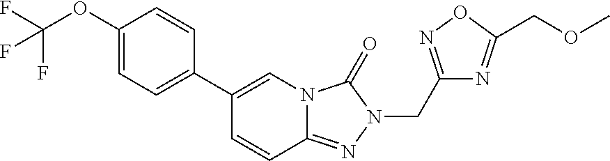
C1(C2=CC=C(OC(F)(F)F)C=C2)=CN2C(=NN(CC3=NOC(COC)=N3)C2=O)C=C1
